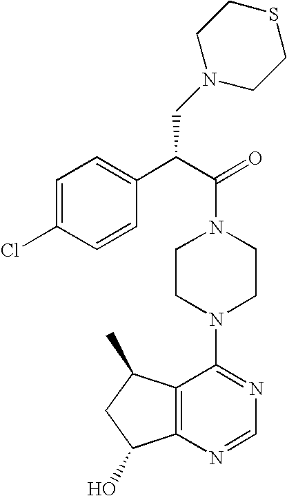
C(N1CCN(C2=NC=NC3=C2C(C)CC3O)CC1)(C(C1=CC=C(Cl)C=C1)CN1CCSCC1)=O
